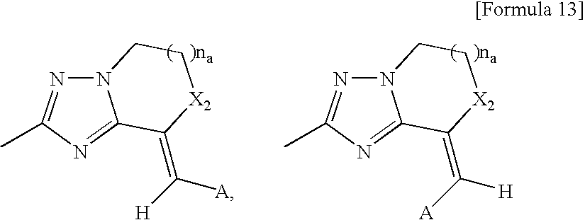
N12N=C(C)N=C1C(=C([H])[A])[X2]CC2.N12N=C(C)N=C1C(=C([A])[H])[X2]CC2
